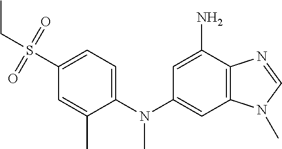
C1=C(N(C2=CC3=C(C(N)=C2)N=CN3C)C)C(C)=CC(S(CC)(=O)=O)=C1
